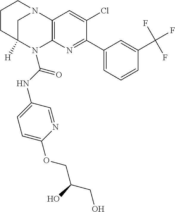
C1C2([H])N(C(NC3=CC=C(OCC(CO)O)N=C3)=O)C3=C(N1CCC2)C=C(Cl)C(C1=CC=CC(C(F)(F)F)=C1)=N3
